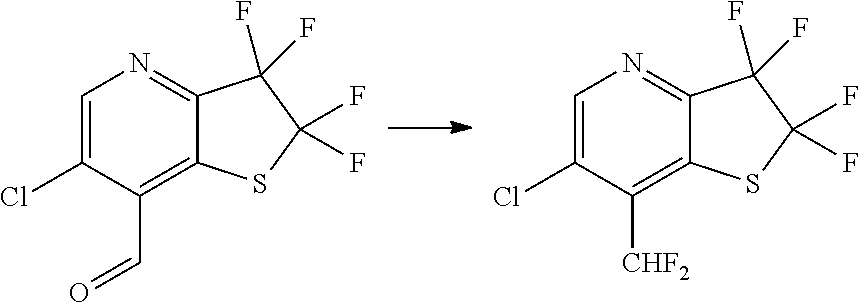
C12=C(C=O)C(Cl)=CN=C1C(F)(F)C(F)(F)S2.C12=C([CHF2])C(Cl)=CN=C1C(F)(F)C(F)(F)S2
